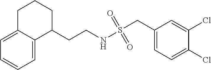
C1=C2C(=CC=C1)C(CCNS(CC1=CC=C(Cl)C(Cl)=C1)(=O)=O)CCC2
